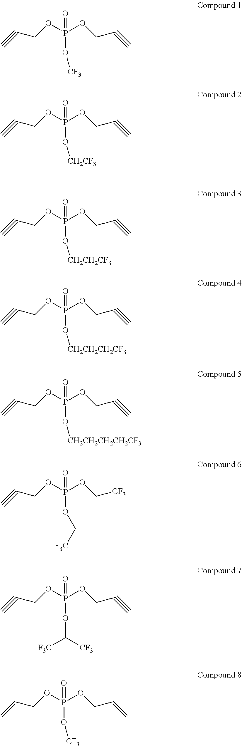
C#CCOP(OCC#C)(O[CF3])=O.C#CCOP(OCC#C)(O[CH2CF3])=O.C#CCOP(OCC#C)(O[CH2CH2CF3])=O.C#CCOP(OCC#C)(O[CH2CH2CH2CF3])=O.C#CCOP(OCC#C)(O[CH2CH2CH2CH2CF3])=O.C#CCOP(OC[CF3])(OC[F3C])=O.C#CCOP(OCC#C)(OC([F3C])[CF3])=O.C=CCOP(OCC=C)(O[CF3])=O
